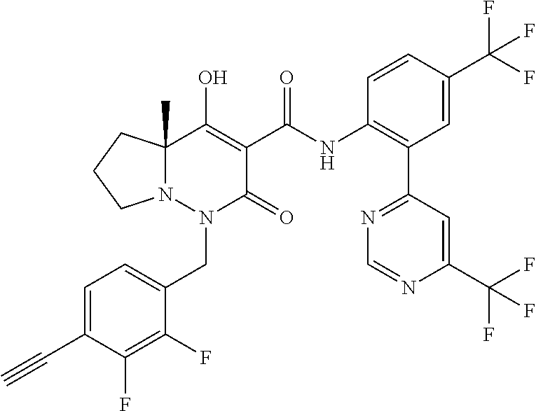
C1(NC(=O)C2=C(O)C3(C)N(N(CC4=CC=C(C#C)C(F)=C4F)C2=O)CCC3)=C(C2=NC=NC(C(F)(F)F)=C2)C=C(C(F)(F)F)C=C1
